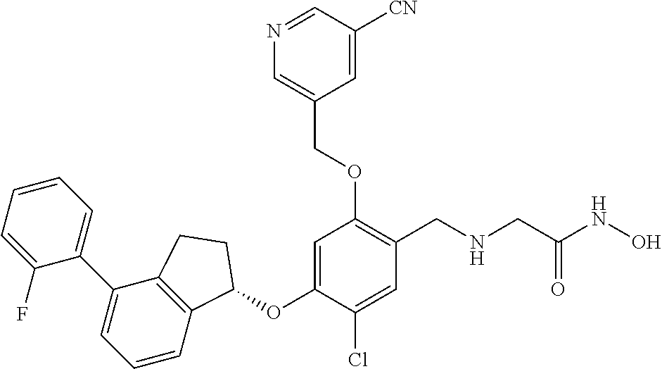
C1(F)=CC=CC=C1C1=CC=CC2=C1CCC2OC1=CC(OCC2=CN=CC([CN])=C2)=C(CNCC(=O)NO)C=C1Cl
